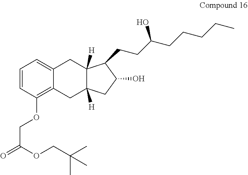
C1=CC(OCC(=O)OCC(C)(C)C)=C2C(=C1)CC1([H])C([H])(C2)CC(O)C1CCC(CCCCC)O
